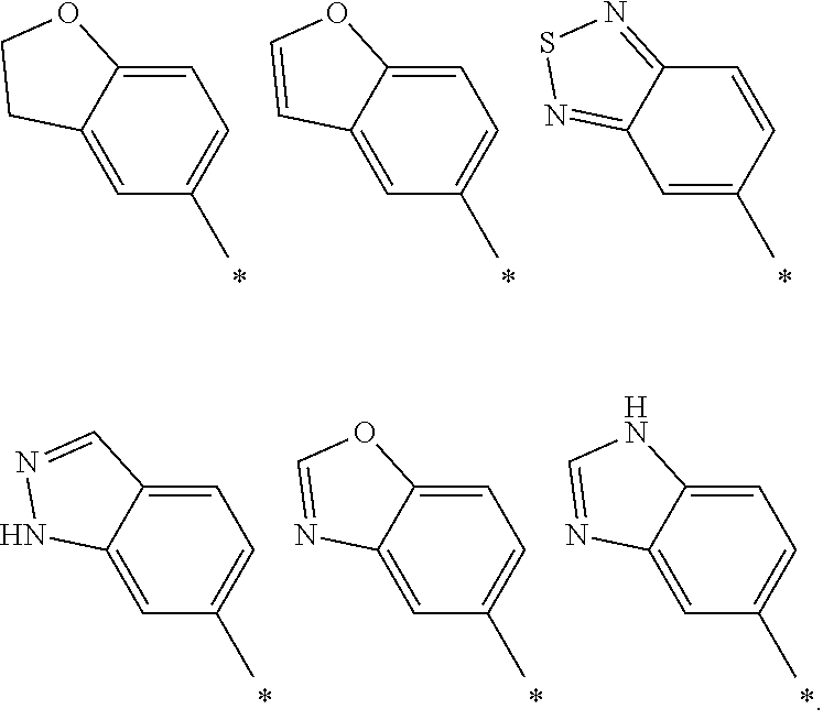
C1=C2C(=CC(C)=C1)CCO2.C1=C2C(=CC(C)=C1)C=CO2.C1=CC(C)=CC2=NSN=C12.C1=C2C(=CC(C)=C1)NN=C2.C1=C2C(=CC(C)=C1)N=CO2.C1=C2C(=CC(C)=C1)N=CN2
